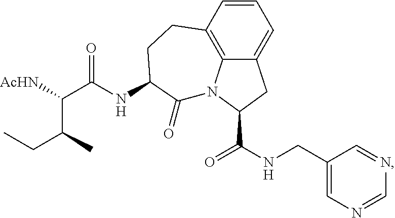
C12=CC=CC3=C1N(C(C(NCC1=CN=CN=C1)=O)C2)C(=O)C(NC(C([AcHN])C(C)CC)=O)CC3
